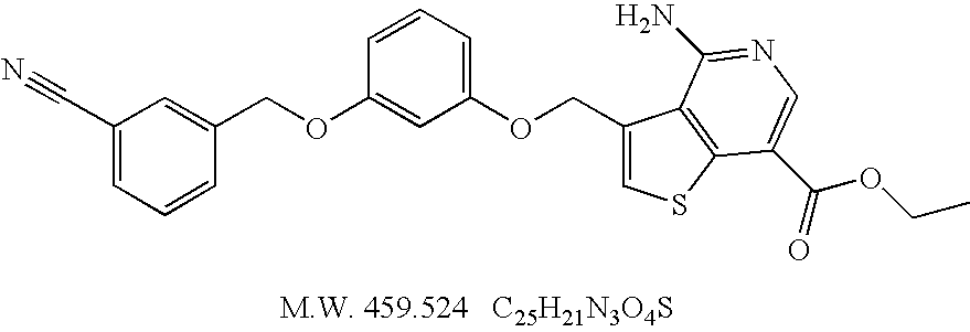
C1(COC2=CC(OCC3=CSC4=C3C(N)=NC=C4C(=O)OCC)=CC=C2)=CC(C#N)=CC=C1
